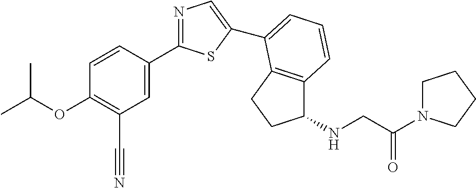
C1=CC(C2=NC=C(C3=CC=CC4=C3CCC4NCC(N3CCCC3)=O)S2)=CC(C#N)=C1OC(C)C
